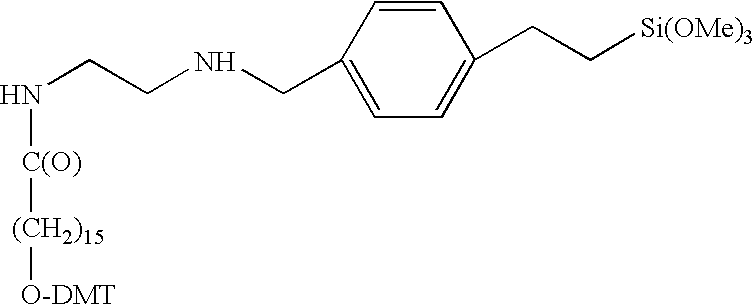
C1=CC(CNCCN[C(O)][(CH2)15][O-DMT])=CC=C1CC[Si(OMe)3]
